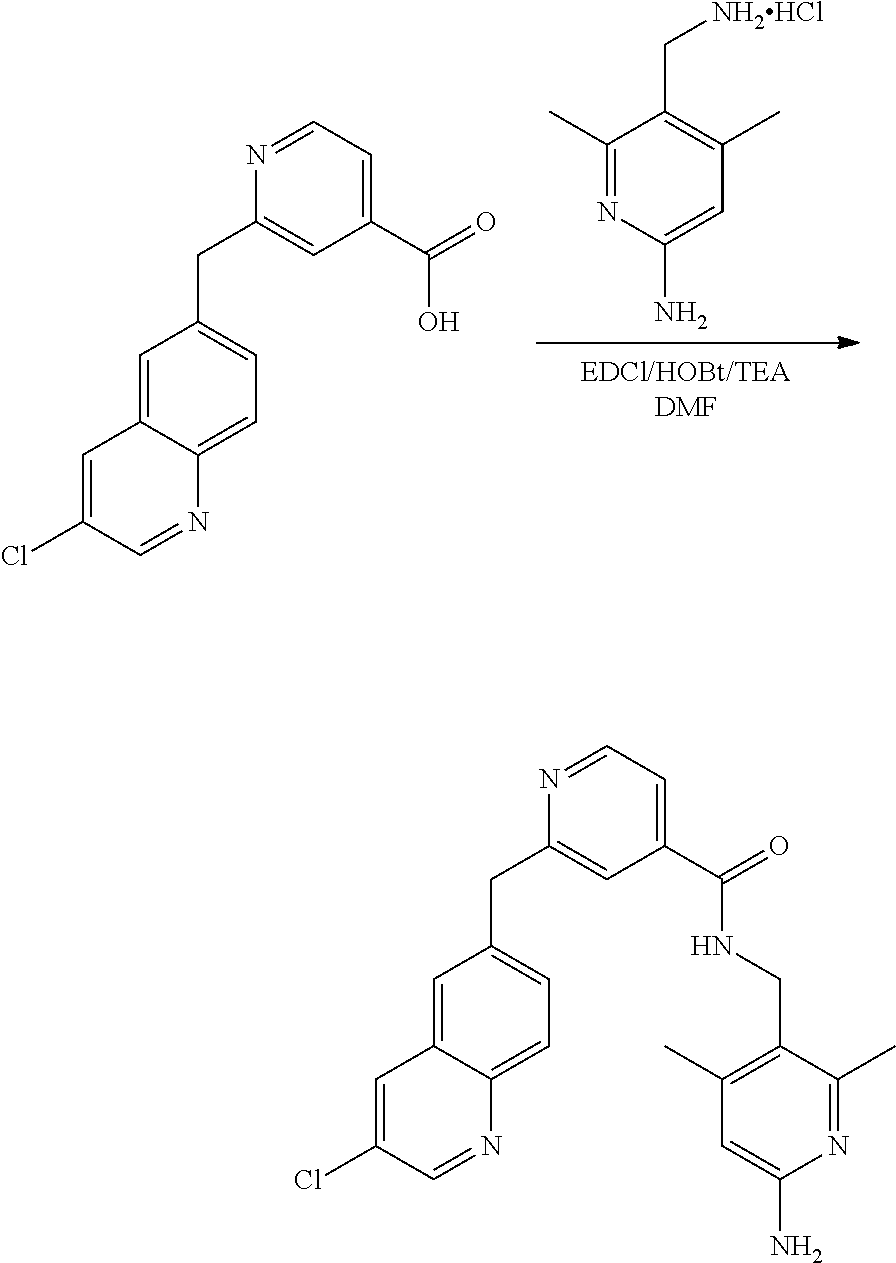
C1(C)=NC(N)=CC(C)=C1C[NH2HCl].C1(Cl)=CC2=CC(CC3=CC(C(=O)O)=CC=N3)=CC=C2N=C1.C1(Cl)=CC2=CC(CC3=CC(C(=O)NCC4=C(C)C=C(N)N=C4C)=CC=N3)=CC=C2N=C1
